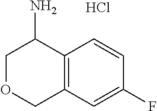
C1OCC2=C(C1N)C=CC(F)=C2.Cl
